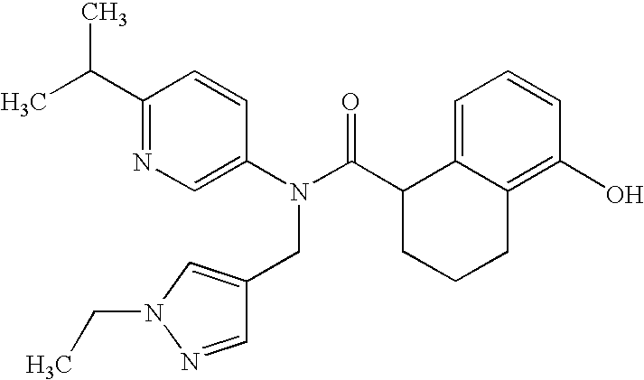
C1(C(C)C)=NC=C(N(C(C2CCCC3=C(O)C=CC=C23)=O)CC2=CN(CC)N=C2)C=C1
